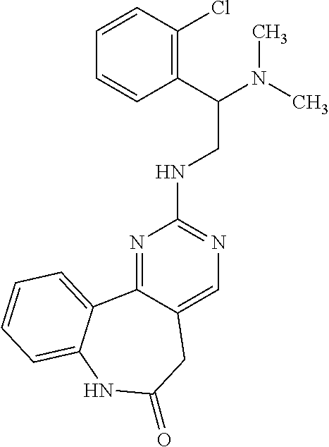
N1=C2C(=CN=C1NCC(N(C)C)C1=C(Cl)C=CC=C1)CC(=O)NC1=CC=CC=C21
